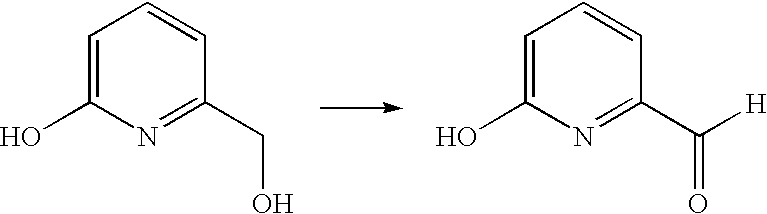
C1=C(O)N=C(CO)C=C1.C1=C(O)N=C(C([H])=O)C=C1
